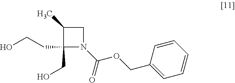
C1(CCO)(CO)N(C(=O)OCC2=CC=CC=C2)CC1C
